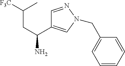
[F3C]C(C)CC(N)C1=CN(CC2=CC=CC=C2)N=C1
